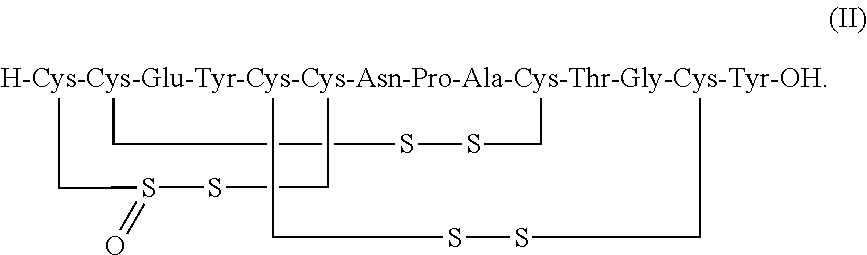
[H-Cys-Cys-Glu-Tyr-Cys-Cys-Asn-Pro-Ala-Cys-Thr-Gly-Cys-Tyr-OH]123(CSSC1)(CSS(=O)C2)CSSC3
